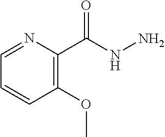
C1(C(NN)=O)=C(OC)C=CC=N1
